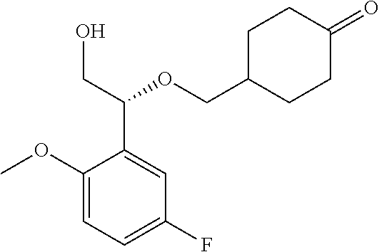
C1(OC)=CC=C(F)C=C1C(CO)OCC1CCC(=O)CC1
